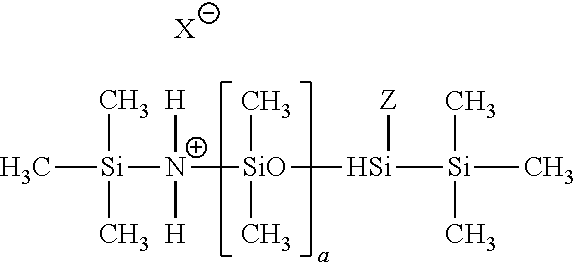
C[Si](C)([N+]([H])([SiO]([Si]([Si](C)(C)C)[Z])(C)C)[H])C.[X]
